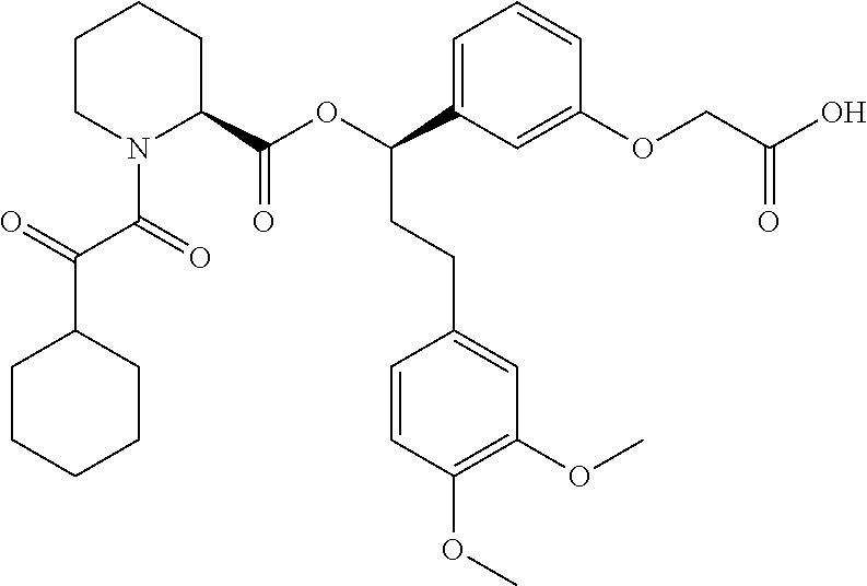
C1CN(C(=O)C(C2CCCCC2)=O)C(C(OC(CCC2=CC(OC)=C(OC)C=C2)C2=CC=CC(OCC(O)=O)=C2)=O)CC1
